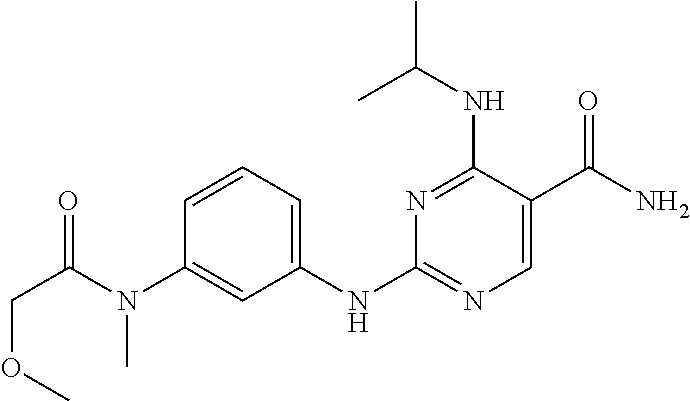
N1=C(NC(C)C)C(C(N)=O)=CN=C1NC1=CC=CC(N(C(COC)=O)C)=C1
